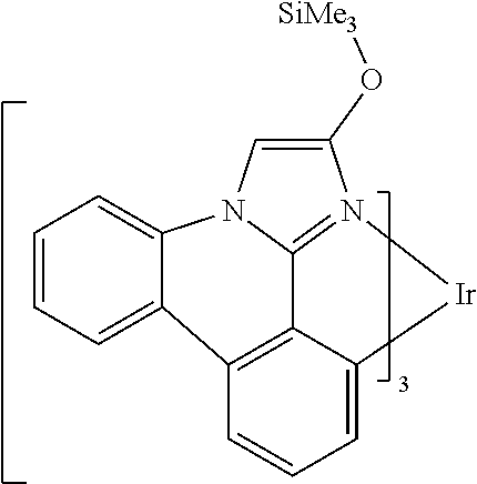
C1=CC=C2C3=C4C5=N(C(O[SiMe3])=CN5C2=C1)[Ir]C4=CC=C3
